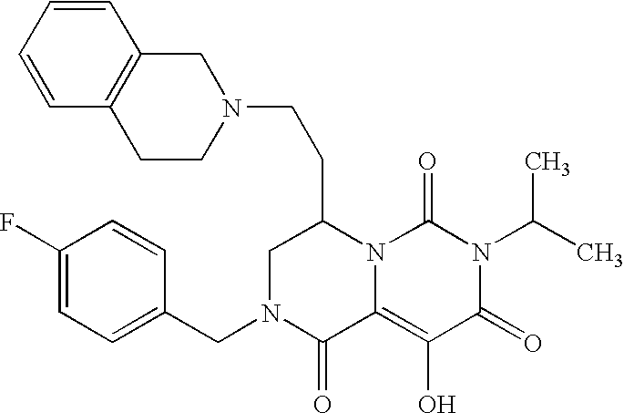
C1(CN2C(=O)C3=C(O)C(=O)N(C(C)C)C(=O)N3C(CCN3CC4=C(CC3)C=CC=C4)C2)=CC=C(F)C=C1
